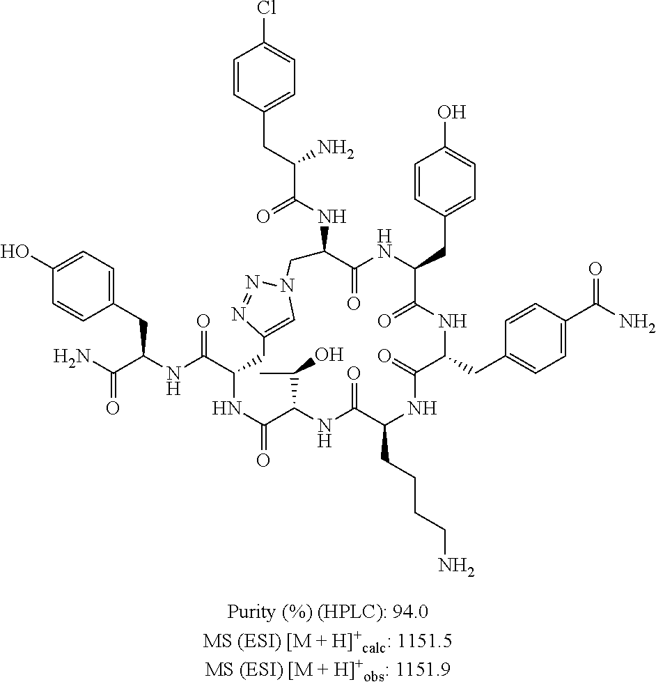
C1=CC(CC(C(NC2C(=O)NC(CC3=CC=C(O)C=C3)C(=O)NC(CC3=CC=C(C(=O)N)C=C3)C(=O)NC(CCCCN)C(=O)NC(C(C)O)C(=O)NC(C(=O)NC(CC3=CC=C(O)C=C3)C(=O)N)CC3=CN(C2)N=N3)=O)N)=CC=C1Cl
